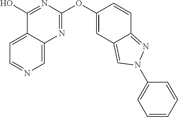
C1=C2C(=CN=C1)N=C(OC1=CC3=CN(C4=CC=CC=C4)N=C3C=C1)N=C2O
